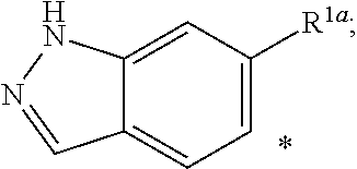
C12=CC([R1a])=CC=C1C=NN2
